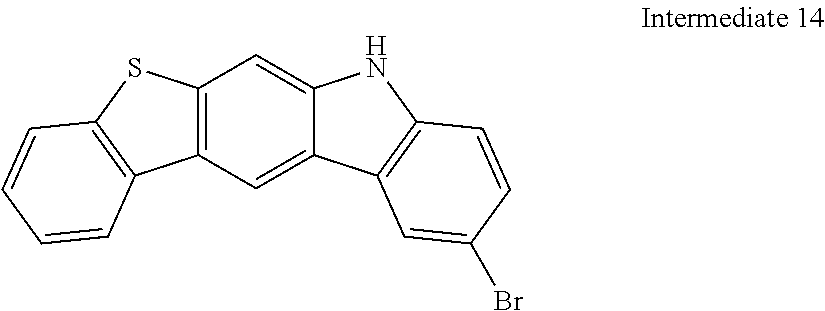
C12=C(C=C3C(=C1)NC1=C3C=C(Br)C=C1)C1=C(S2)C=CC=C1
